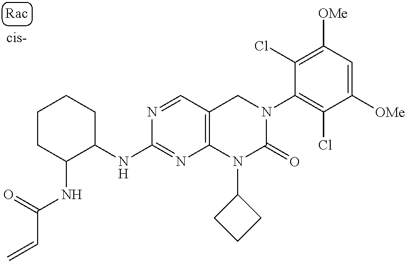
C1([OMe])=CC([OMe])=C(Cl)C(N2C(=O)N(C3CCC3)C3=C(C2)C=NC(NC2CCCCC2NC(=O)C=C)=N3)=C1Cl
